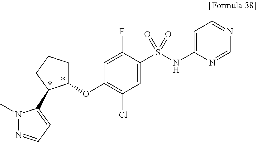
C1=C(NS(C2=CC(Cl)=C(OC3CCCC3C3=CC=NN3C)C=C2F)(=O)=O)N=CN=C1
